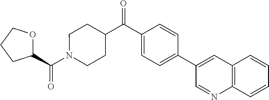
C(=O)(C1OCCC1)N1CCC(C(C2=CC=C(C3=CC4=C(N=C3)C=CC=C4)C=C2)=O)CC1
